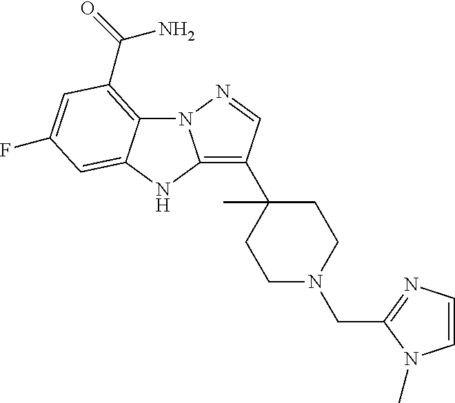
N12C3=C(C(=O)N)C=C(F)C=C3NC1=C(C1(C)CCN(CC3=NC=CN3C)CC1)C=N2
